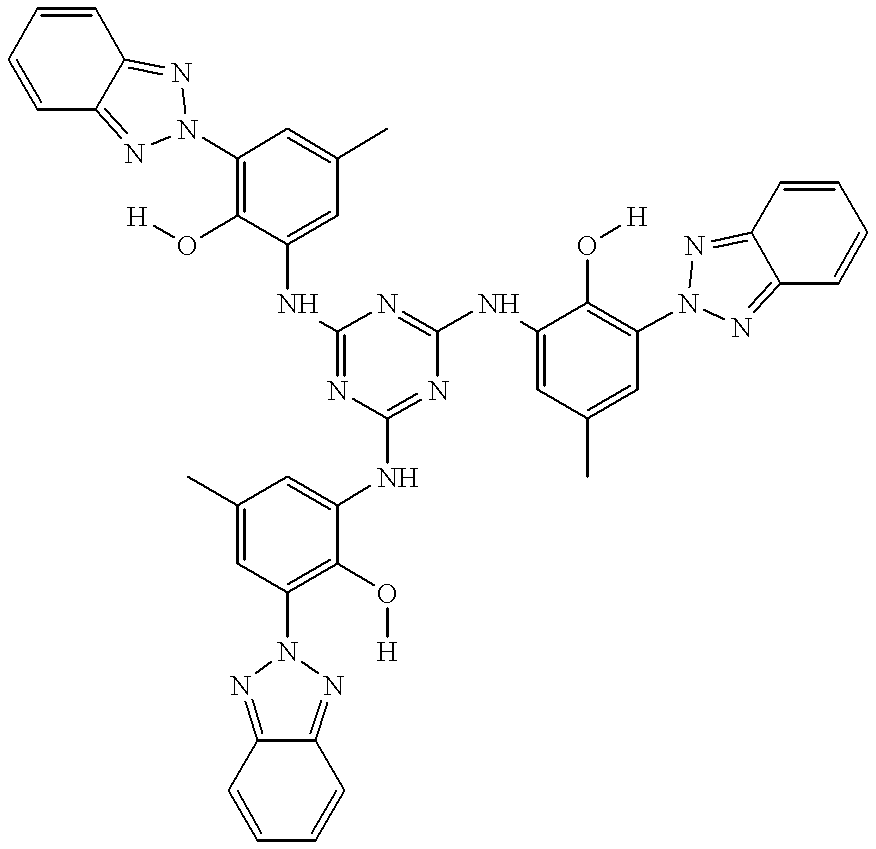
C1=CC=CC2=NN(C3=C(O[H])C(NC4=NC(NC5=CC(C)=CC(N6N=C7C(=N6)C=CC=C7)=C5O[H])=NC(NC5=CC(C)=CC(N6N=C7C=CC=CC7=N6)=C5O[H])=N4)=CC(C)=C3)N=C12
